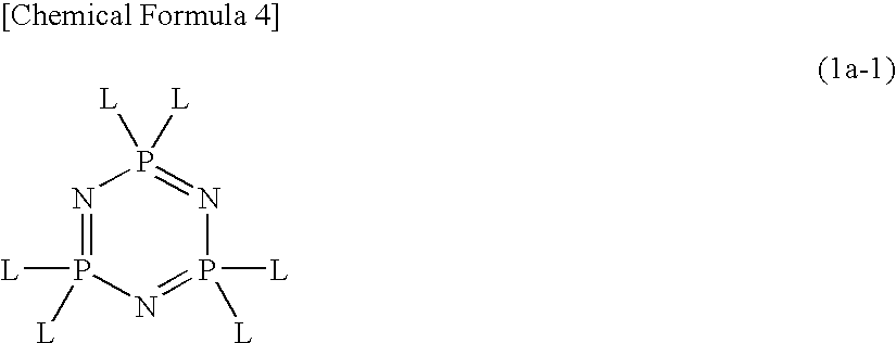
N1=P([L])([L])N=P([L])([L])N=P1([L])[L]
